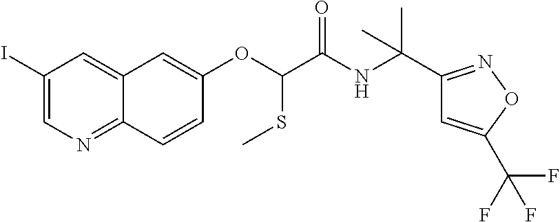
C1(I)=CN=C2C(=C1)C=C(OC(SC)C(NC(C1=NOC(C(F)(F)F)=C1)(C)C)=O)C=C2
